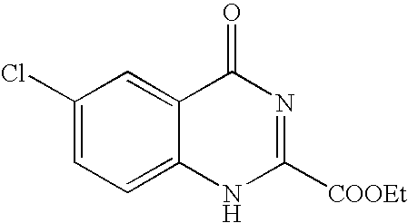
C1(Cl)=CC=C2C(=C1)C(=O)N=C([COOEt])N2
